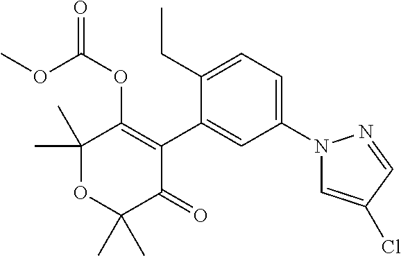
C1(CC)=CC=C(N2C=C(Cl)C=N2)C=C1C1=C(OC(=O)OC)C(C)(C)OC(C)(C)C1=O
